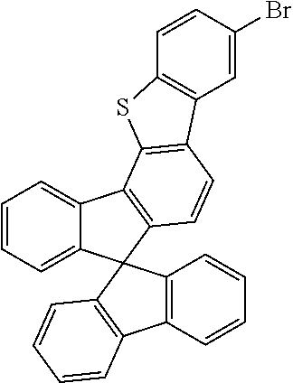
C1=CC(Br)=CC2=C1SC1=C2C=CC2=C1C1=CC=CC=C1C21C2=C(C=CC=C2)C2=C1C=CC=C2
